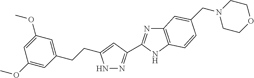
N1N=C(C2=NC3=C(N2)C=CC(CN2CCOCC2)=C3)C=C1CCC1=CC(OC)=CC(OC)=C1
